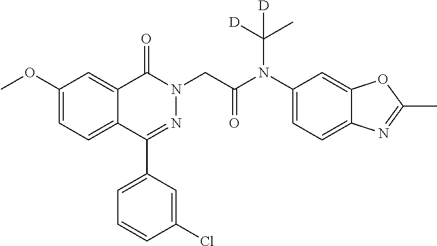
C1(OC)=CC=C2C(=C1)C(=O)N(CC(N(C1=CC=C3C(=C1)OC(C)=N3)C(C)([D])[D])=O)N=C2C1=CC=CC(Cl)=C1
